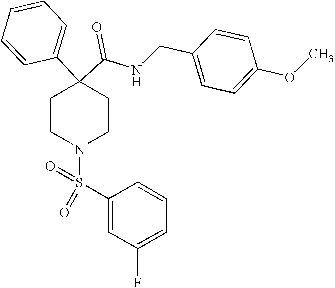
N(C(C1(C2=CC=CC=C2)CCN(S(=O)(C2=CC(F)=CC=C2)=O)CC1)=O)CC1=CC=C(OC)C=C1
